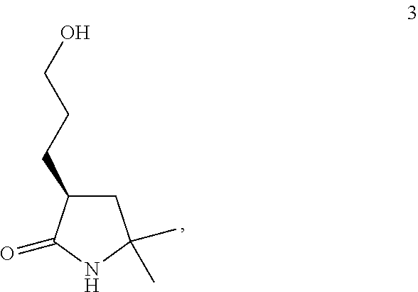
C1(CCCO)CC(C)(C)NC1=O
